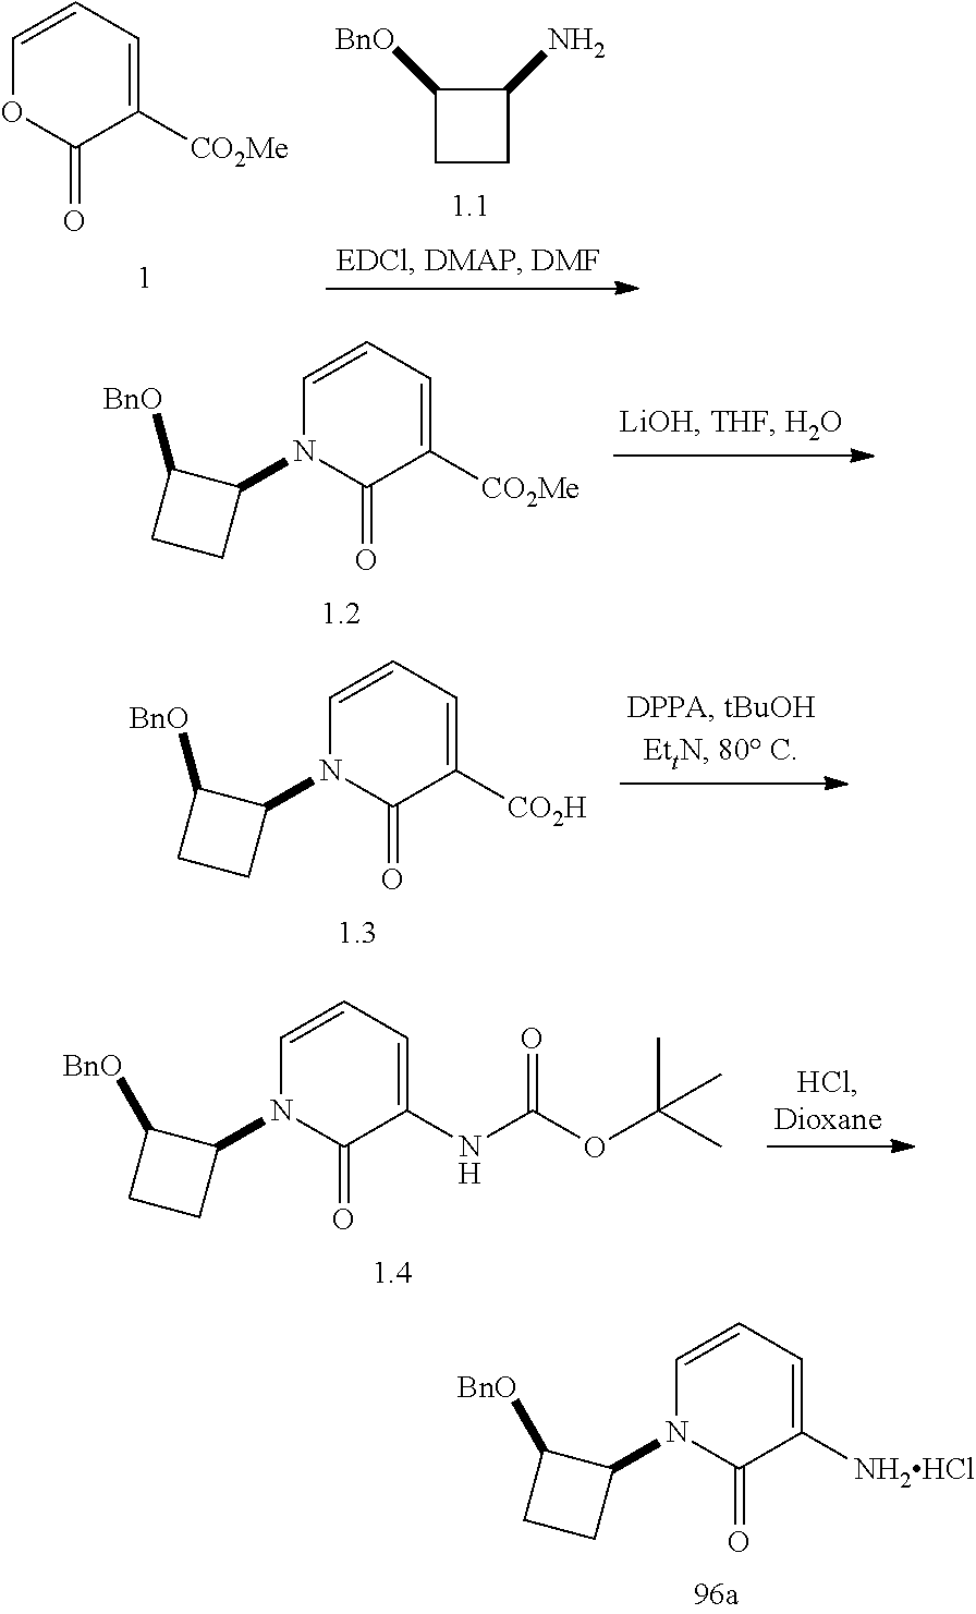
C1([CO2Me])=CC=COC1=O.C1CC(N)C1[BnO].C1([CO2Me])=CC=CN(C2C([BnO])CC2)C1=O.C1([CO2H])=CC=CN(C2C([BnO])CC2)C1=O.C1([NH2HCl])=CC=CN(C2C([BnO])CC2)C1=O.C1(NC(OC(C)(C)C)=O)=CC=CN(C2C([BnO])CC2)C1=O
